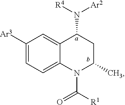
C1([Ar3])=CC=C2C(=C1)C(N([R4])[Ar2])CC(C)N2C([R1])=O
